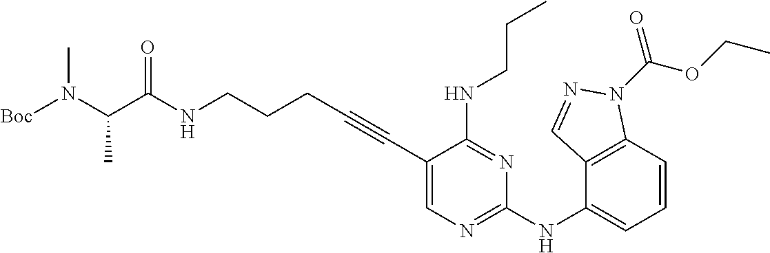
[Boc]N(C(C(NCCCC#CC1=CN=C(NC2=CC=CC3=C2C=NN3C(OCC)=O)N=C1NCCC)=O)C)C
